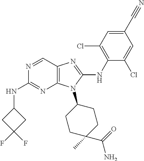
N1=CC2=C(N=C1NC1CC(F)(F)C1)N(C1CCC(C(=O)N)(C)CC1)C(NC1=C(Cl)C=C(C#N)C=C1Cl)=N2
